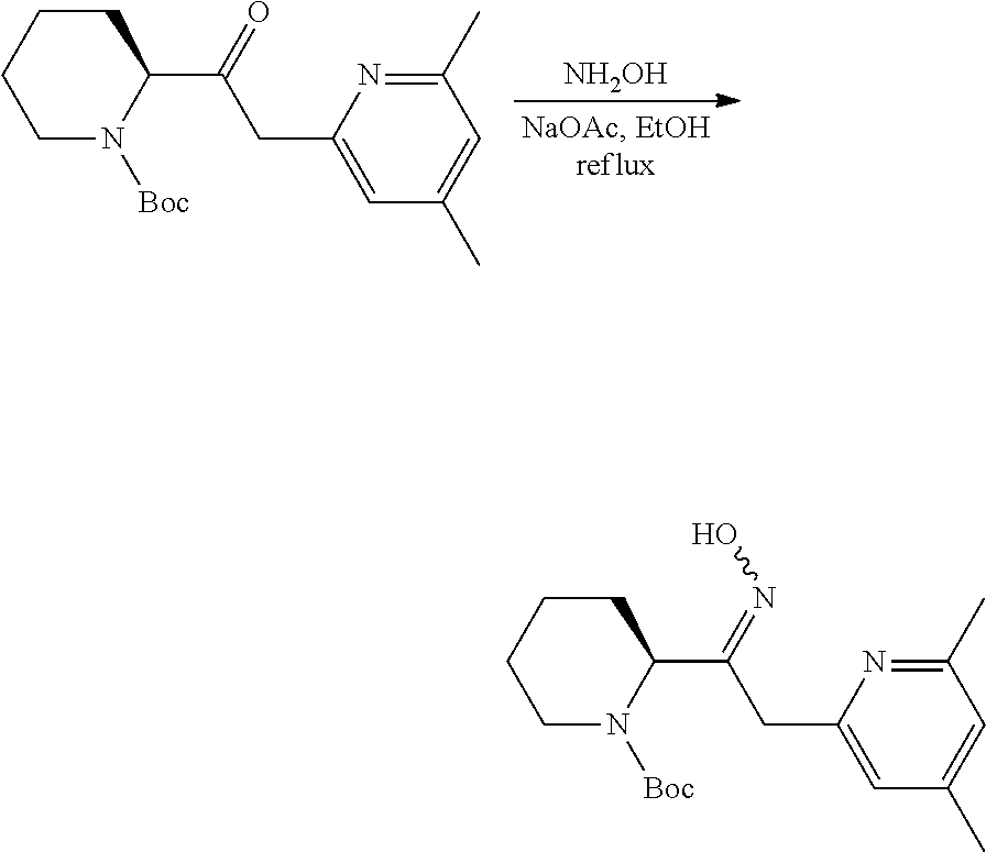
C1CCCN([Boc])C1C(=NO)CC1=CC(C)=CC(C)=N1.C1CCCN([Boc])C1C(=O)CC1=CC(C)=CC(C)=N1.[NH2OH]
